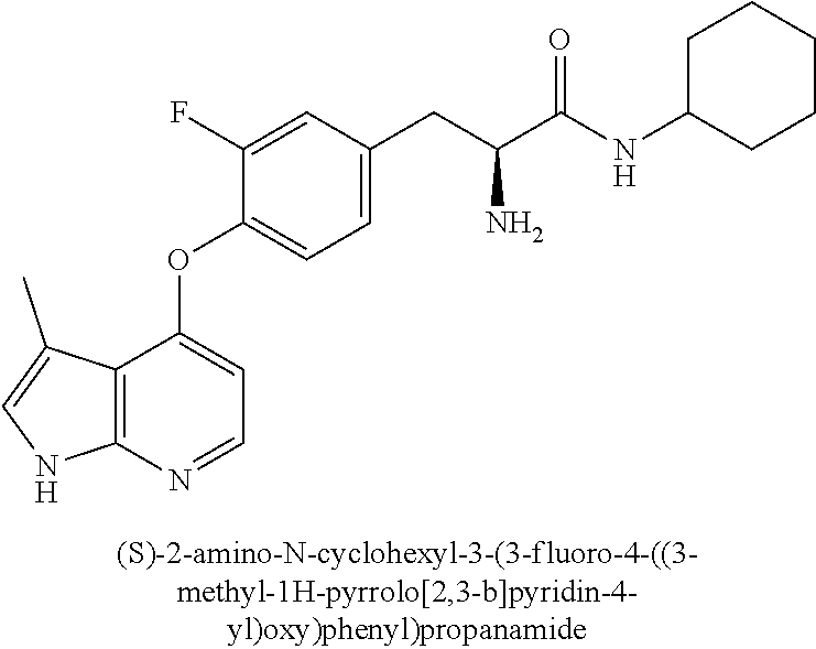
C1(F)=CC(CC(C(NC2CCCCC2)=O)N)=CC=C1OC1=CC=NC2=C1C(C)=CN2
